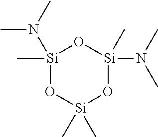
[Si]1(C)(N(C)C)O[Si](C)(C)O[Si](N(C)C)(C)O1
